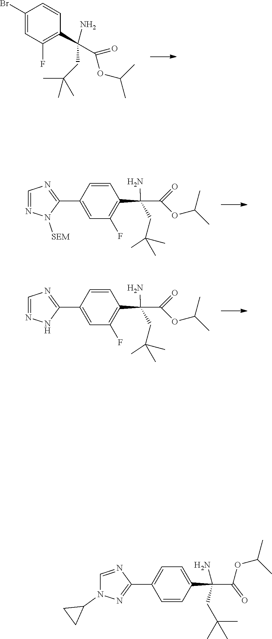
C1(Br)=CC(F)=C(C(C(OC(C)C)=O)(CC(C)(C)C)N)C=C1.C1=C(C2=NC=NN2[SEM])C=CC(C(C(=O)OC(C)C)(N)CC(C)(C)C)=C1F.C1=C(C2=NC=NN2)C=CC(C(C(=O)OC(C)C)(N)CC(C)(C)C)=C1F.C1=CC(C(C(OC(C)C)=O)(N)CC(C)(C)C)=CC=C1C1=NN(C2CC2)C=N1
